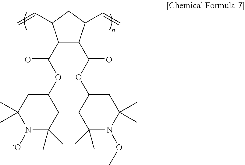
C1(C(OC2CC(C)(C)N([-O])C(C)(C)C2)=O)C(C(OC2CC(C)(C)N(OC)C(C)(C)C2)=O)C(C=C)CC1C=C
